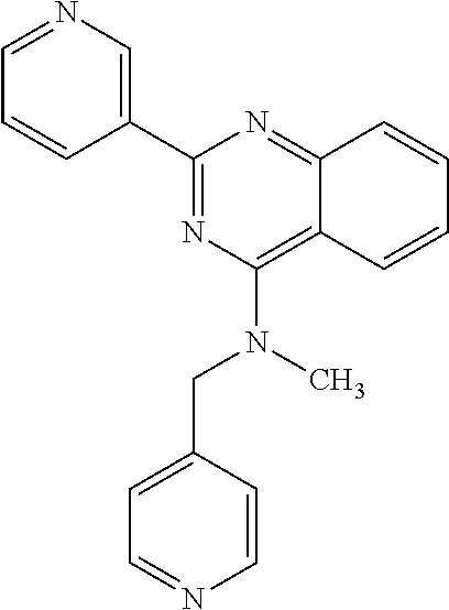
C1=CC2=NC(C3=CN=CC=C3)=NC(N(CC3=CC=NC=C3)C)=C2C=C1
